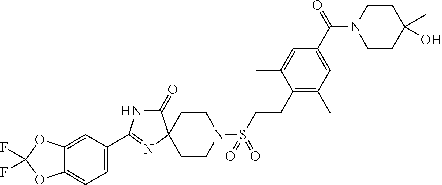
C1=C2C(=CC=C1C1=NC3(CCN(S(=O)(=O)CCC4=C(C)C=C(C(N5CCC(O)(C)CC5)=O)C=C4C)CC3)C(=O)N1)OC(F)(F)O2
